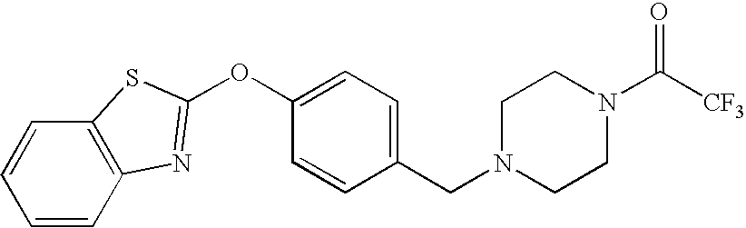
C1=CC(CN2CCN(C([CF3])=O)CC2)=CC=C1OC1=NC2=C(C=CC=C2)S1
